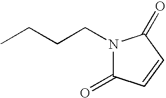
N1(CCCC)C(=O)C=CC1=O
